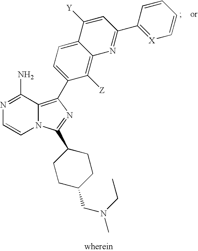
N1=C(N)C2=C(C3=CC=C4C(=C3[Z])N=C(C3=[X]C=CC=C3)C=C4[Y])N=C(C3CCC(CN(CC)C)CC3)N2C=C1
